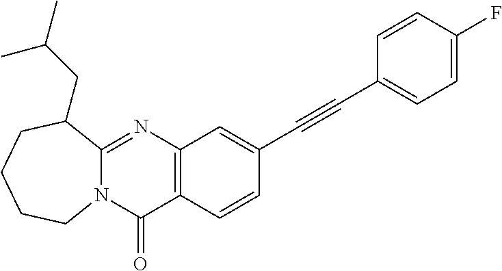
C12=C(C=CC(C#CC3=CC=C(F)C=C3)=C1)C(=O)N1C(=N2)C(CC(C)C)CCCC1
